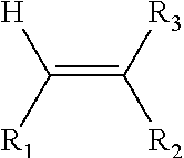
C(=C([R1])[H])([R3])[R2]
